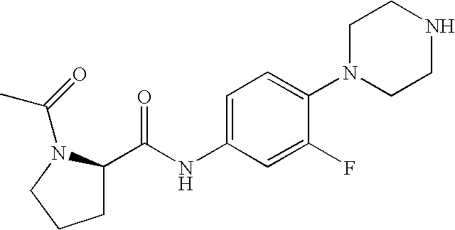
C1=C(NC(=O)C2CCCN2C(=O)C)C=C(F)C(N2CCNCC2)=C1
